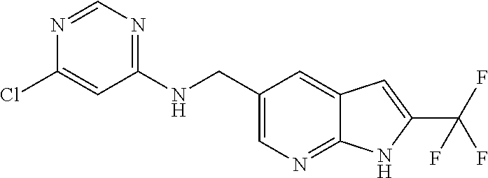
C1(NCC2=CN=C3C(=C2)C=C(C(F)(F)F)N3)=NC=NC(Cl)=C1
